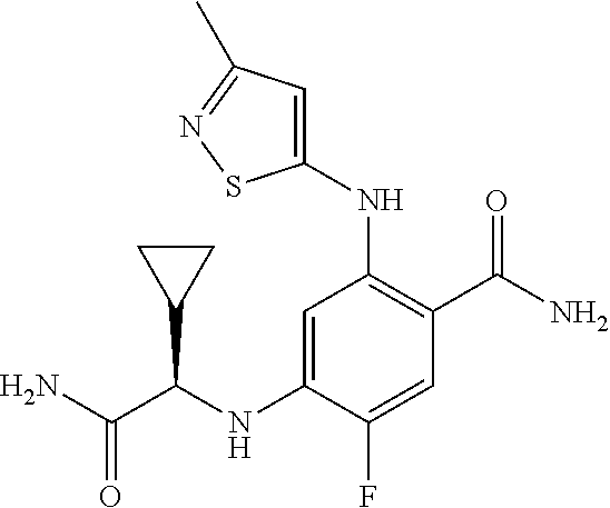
C1(NC(C(N)=O)C2CC2)=CC(NC2=CC(C)=NS2)=C(C(N)=O)C=C1F
